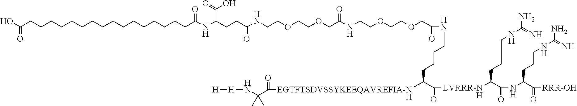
C(=O)(CCCCCCCCCCCCCCCCC(=O)NC(C(O)=O)CCC(=O)NCCOCCOCC(NCCOCCOCC(=O)NCCCCC(C(=O)[LVRRR-N]C(CCCNC(N)=N)C(=O)NC(C(=O)[RRR-OH])CCCNC(N)=N)[EGTFTSDVSSYKEEQAVREFIA-N]C(C(N[H][H])(C)C)=O)=O)O.[H].[H]
